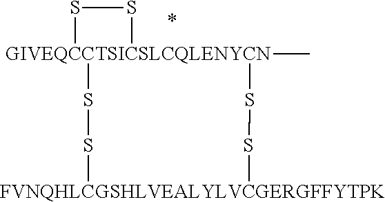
S1[GIVEQCCTSICSLCQLENYCN]2(C)(S1)SS[FVNQHLCGSHLVEALYLVCGERGFFYTPK]SS2
